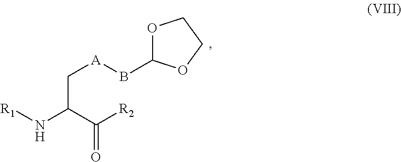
C(C(C([R2])=O)N[R1])[A]BC1OCCO1
